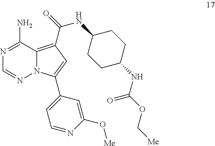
N1=C(N)C2=C(C(=O)NC3CCC(NC(OC[Me])=O)CC3)C=C(C3=CC=NC(O[Me])=C3)N2N=C1
